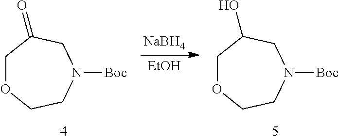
[NaBH4].[EtOH].C1OCCN([Boc])CC1=O.C1OCCN([Boc])CC1O
